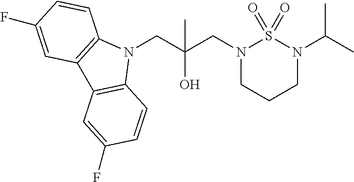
N1(CC(CN2CCCN(C(C)C)S2(=O)=O)(O)C)C2=C(C3=C1C=CC(F)=C3)C=C(F)C=C2
